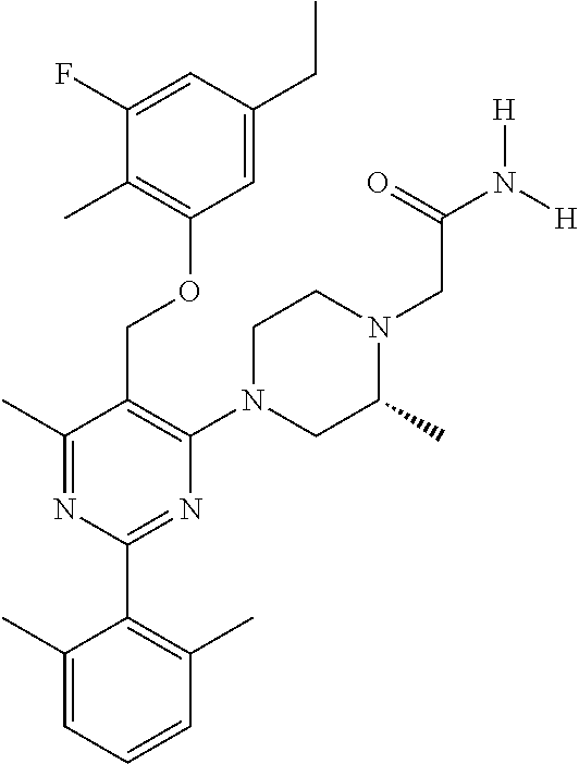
C1=C(CC)C=C(F)C(C)=C1OCC1=C(N2CC(C)N(CC(N([H])[H])=O)CC2)N=C(C2=C(C)C=CC=C2C)N=C1C
